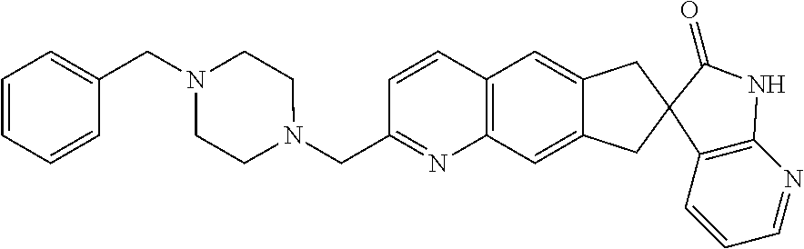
C12=C(C=C3C(=C1)CC1(C3)C3=C(N=CC=C3)NC1=O)N=C(CN1CCN(CC3=CC=CC=C3)CC1)C=C2
